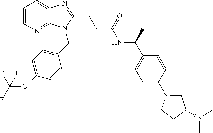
C1=CN=C2C(=C1)N=C(CCC(NC(C1=CC=C(N3CC(N(C)C)CC3)C=C1)C)=O)N2CC1=CC=C(OC(F)(F)F)C=C1
